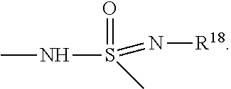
O=S(NC)(=N[R18])C
